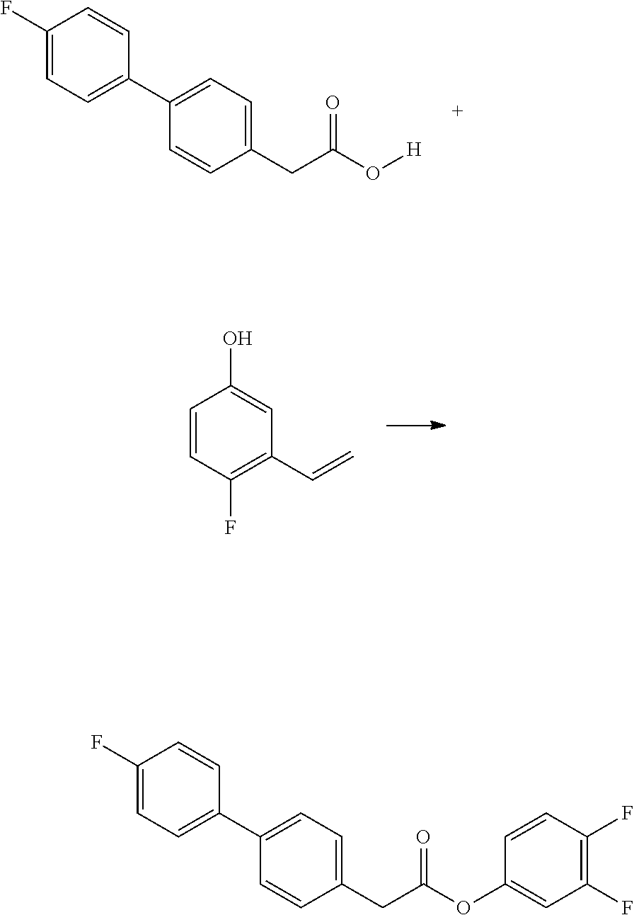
C1(F)=CC=C(C2=CC=C(CC(O[H])=O)C=C2)C=C1.C1=CC(F)=C(C=C)C=C1O.C1(F)=CC=C(C2=CC=C(CC(OC3=CC(F)=C(F)C=C3)=O)C=C2)C=C1
